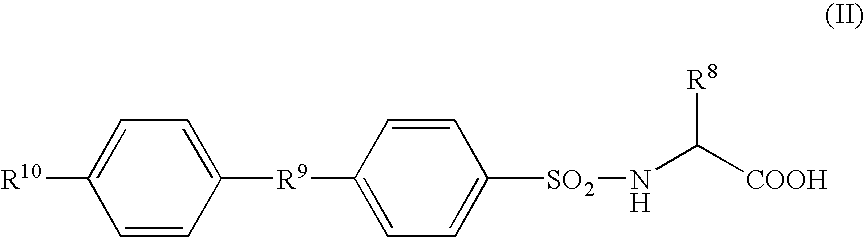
C1=CC([R9]C2=CC=C([SO2]NC([COOH])[R8])C=C2)=CC=C1[R10]
